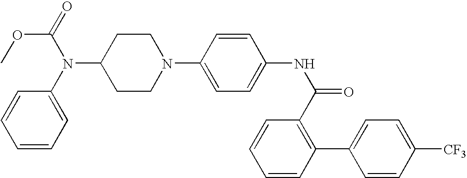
C1=CC(C2=C(C(NC3=CC=C(N4CCC(N(C5=CC=CC=C5)C(OC)=O)CC4)C=C3)=O)C=CC=C2)=CC=C1[CF3]
